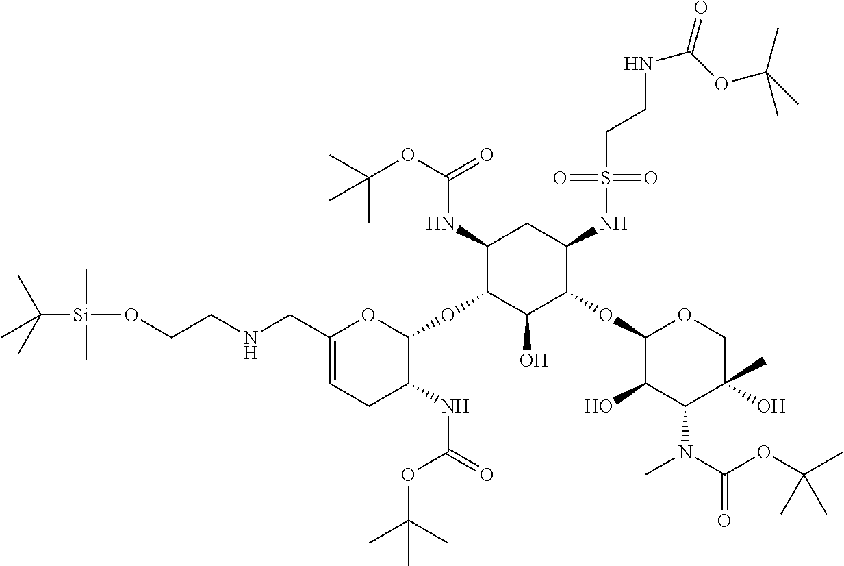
C1(CNCCO[Si](C(C)(C)C)(C)C)=CCC(NC(=O)OC(C)(C)C)C(OC2C(O)C(OC3C(O)C(N(C)C(OC(C)(C)C)=O)C(O)(C)CO3)C(NS(CCNC(=O)OC(C)(C)C)(=O)=O)CC2NC(OC(C)(C)C)=O)O1
